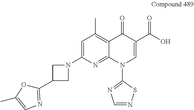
C1=C(N2CC(C3=NC=C(C)O3)C2)N=C2C(=C1C)C(=O)C(C(O)=O)=CN2C1=NC=NS1
